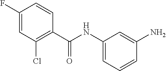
C1(F)=CC(Cl)=C(C(=O)NC2=CC=CC(N)=C2)C=C1
